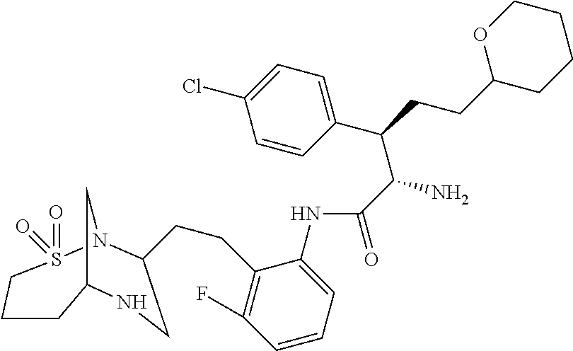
C(C(C1=CC=C(Cl)C=C1)CCC1CCCCO1)(N)C(=O)NC1=CC=CC(F)=C1CCC1N2S(=O)(=O)CCCC(C2)NC1
